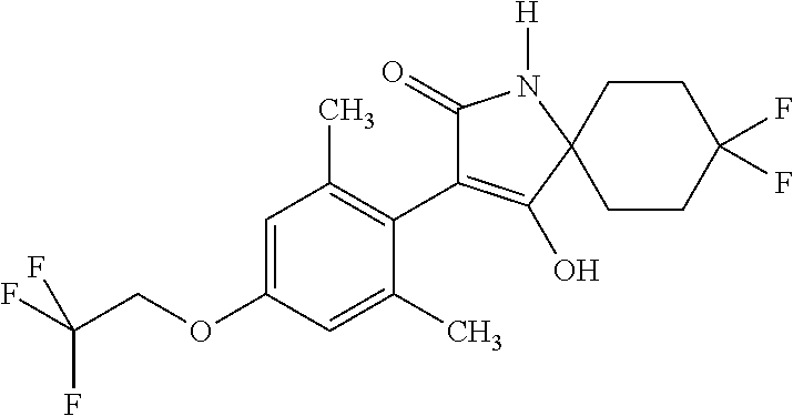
C1=C(OCC(F)(F)F)C=C(C)C(C2=C(O)C3(N([H])C2=O)CCC(F)(F)CC3)=C1C
